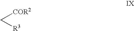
[COR2]C[R3]
